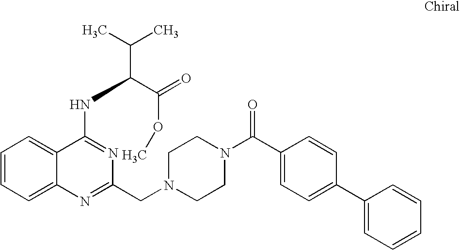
C1=CC=C2C(=C1)C(NC(C(C)C)C(=O)OC)=NC(CN1CCN(C(C3=CC=C(C4=CC=CC=C4)C=C3)=O)CC1)=N2
